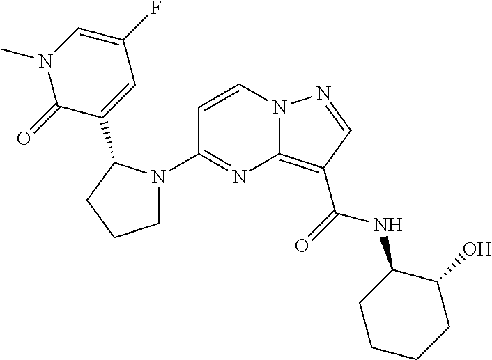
C1(N2CCCC2C2=CC(F)=CN(C)C2=O)=NC2=C(C(=O)NC3CCCCC3O)C=NN2C=C1
